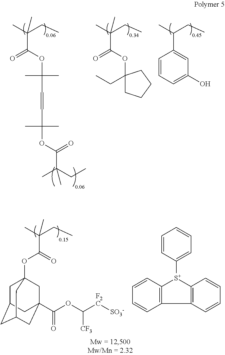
C(C(C)(CC)C)(OC(C=CC(OC(C(CC)(C)C)=O)(C)C)(C)C)=O.C1(C(C)CC)=CC(O)=CC=C1.C(C(C)(CC)C)(OC1(CC)CCCC1)=O.C(C(C)(CC)C)(=O)OC12CC3CC(CC(C(OC([F2C][SO3-])[CF3])=O)(C1)C3)C2.C1=CC([S+]2C3=C(C4=C2C=CC=C4)C=CC=C3)=CC=C1
